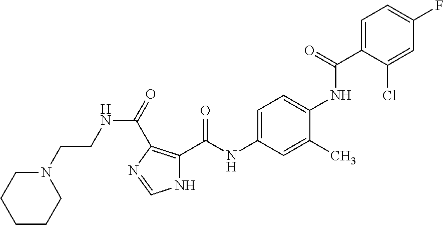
C1=C(C(=O)NC2=CC=C(NC(=O)C3=C(C(=O)NCCN4CCCCC4)N=CN3)C=C2C)C(Cl)=CC(F)=C1
